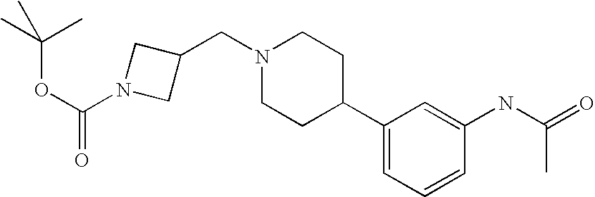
N1(CC2CN(C(OC(C)(C)C)=O)C2)CCC(C2=CC=CC(NC(C)=O)=C2)CC1
